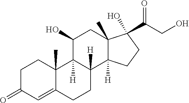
C1C(=O)C=C2C(C)(C1)C1([H])C([H])(CC2)C2([H])C(C)(CC1O)C(O)(C(CO)=O)CC2
